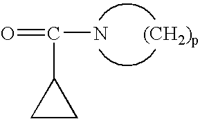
C1CC1C(=O)N.[(CH2)p]
